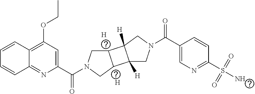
[H].[H].C12=C(OCC)C=C(C(N3CC4C(C3)C3([H])C4([H])CN(C(C4=CN=C(S(=O)(=O)N)C=C4)=O)C3)=O)N=C1C=CC=C2
